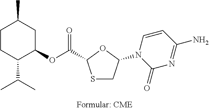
C1CC(C(C)C)C(OC(=O)C2SCC(N3C(=O)N=C(N)C=C3)O2)CC1C
